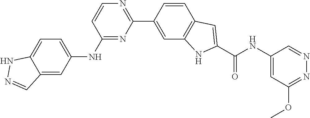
C1=CC(NC2=CC=C3C(=C2)C=NN3)=NC(C2=CC3=C(C=C2)C=C(C(NC2=CC(OC)=NN=C2)=O)N3)=N1
